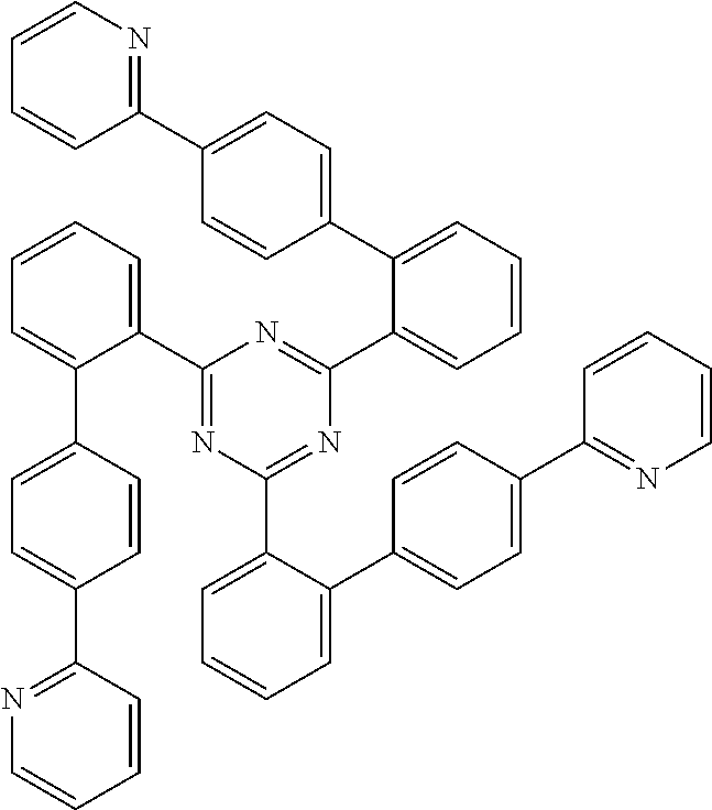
C1(C2=NC(C3=CC=CC=C3C3=CC=C(C4=NC=CC=C4)C=C3)=NC(C3=CC=CC=C3C3=CC=C(C4=NC=CC=C4)C=C3)=N2)=CC=CC=C1C1=CC=C(C2=NC=CC=C2)C=C1
